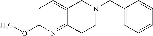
C1=C(OC)N=C2C(=C1)CN(CC1=CC=CC=C1)CC2
